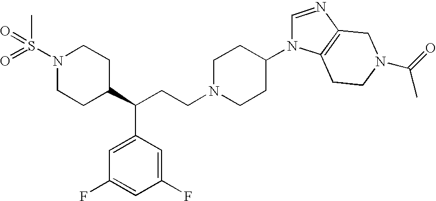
O=S(N1CCC(C(CCN2CCC(N3C=NC4=C3CCN(C(C)=O)C4)CC2)C2=CC(F)=CC(F)=C2)CC1)(=O)C
